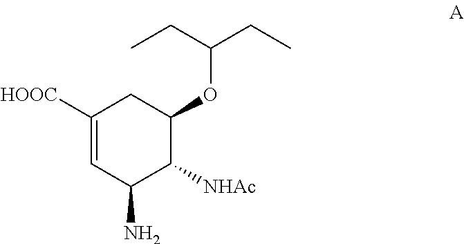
C1([HOOC])=CC(N)C([NHAc])C(OC(CC)CC)C1
